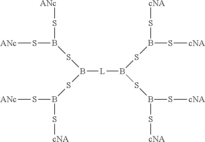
[L](B(SB(S[cNA])S[cNA])SB(S[cNA])S[cNA])B(SB(S[ANc])S[ANc])SB(S[cNA])S[ANc]
